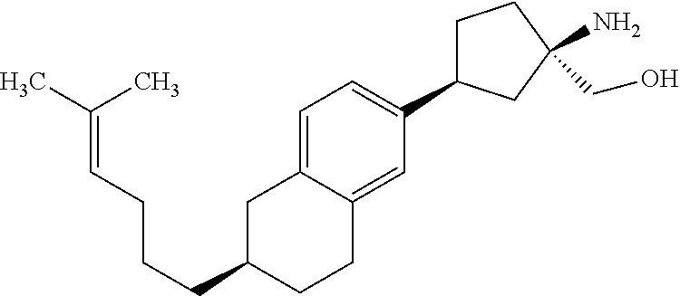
C1=C2C(=CC(C3CCC(N)(CO)C3)=C1)CCC(CCCC=C(C)C)C2
